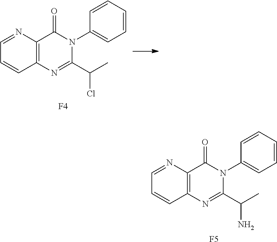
[F4].C12=C(C(=O)N(C3=CC=CC=C3)C(C(Cl)C)=N1)N=CC=C2.[F5].C12=C(C(=O)N(C3=CC=CC=C3)C(C(N)C)=N1)N=CC=C2
